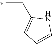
C1(CC)=CC=CN1
